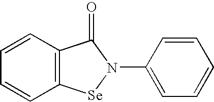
N1(C2=CC=CC=C2)C(=O)C2=C([Se]1)C=CC=C2
